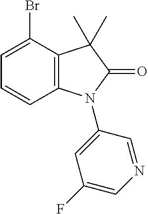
C1=C(Br)C2=C(C=C1)N(C1=CC(F)=CN=C1)C(=O)C2(C)C
